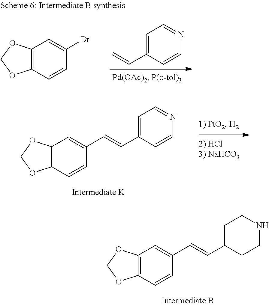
C1=CC(Br)=CC2=C1OCO2.C1=C(C=C)C=CN=C1.C1=CC(C=CC2=CC=NC=C2)=CC2=C1OCO2.C1=CC(C=CC2CCNCC2)=CC2=C1OCO2
